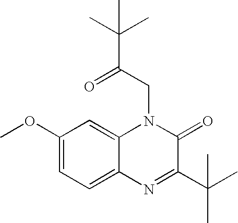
C1(OC)=CC=C2C(=C1)N(CC(C(C)(C)C)=O)C(=O)C(C(C)(C)C)=N2
